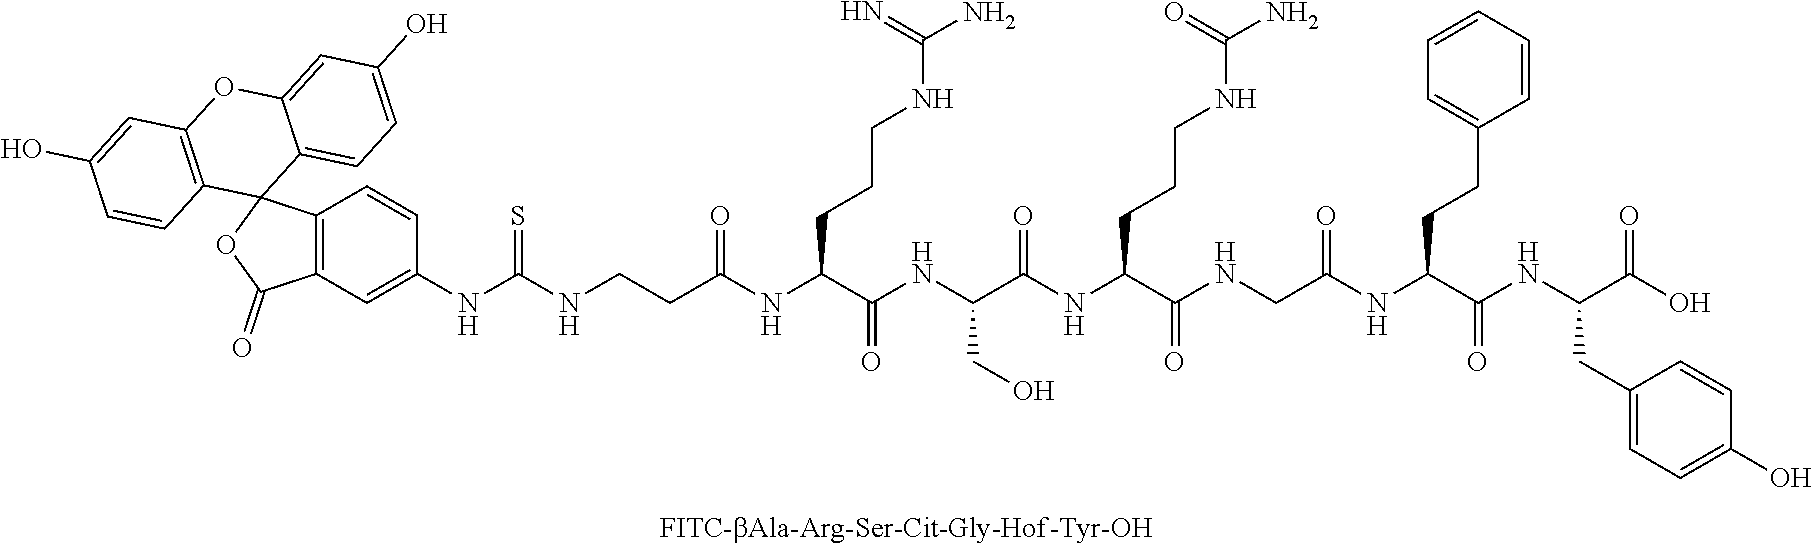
C1(NC(NCCC(NC(C(NC(C(NC(C(NCC(NC(C(NC(C(O)=O)CC2=CC=C(O)C=C2)=O)CCC2=CC=CC=C2)=O)=O)CCCNC(N)=O)=O)CO)=O)CCCNC(N)=N)=O)=S)=CC2=C(C=C1)C1(OC2=O)C2=CC=C(O)C=C2OC2=C1C=CC(O)=C2
